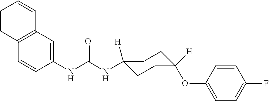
C12=C(C=C(NC(NC3([H])CCC(OC4=CC=C(F)C=C4)([H])CC3)=O)C=C1)C=CC=C2
